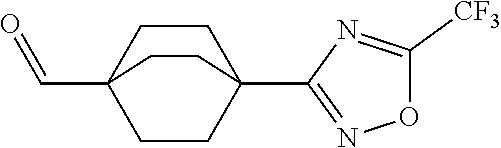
C1CC2(C3=NOC([CF3])=N3)CCC1(C=O)CC2
